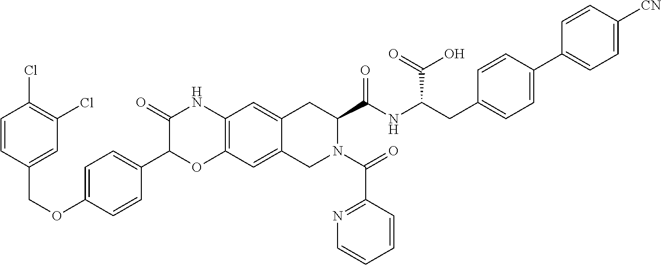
C1=CC(COC2=CC=C(C3OC4=C(NC3=O)C=C3C(=C4)CN(C(C4=NC=CC=C4)=O)C(C(NC(CC4=CC=C(C5=CC=C([CN])C=C5)C=C4)C(=O)O)=O)C3)C=C2)=CC(Cl)=C1Cl
